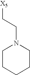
N1(CC[X5])CCCCC1
